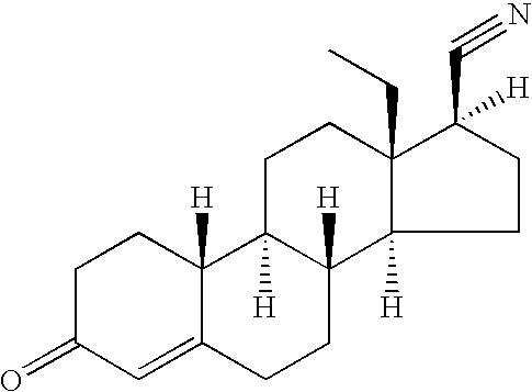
C1C2([H])C([H])(C3([H])C(CC)(C1)C(C#N)([H])CC3)CCC1=CC(=O)CCC21[H]
